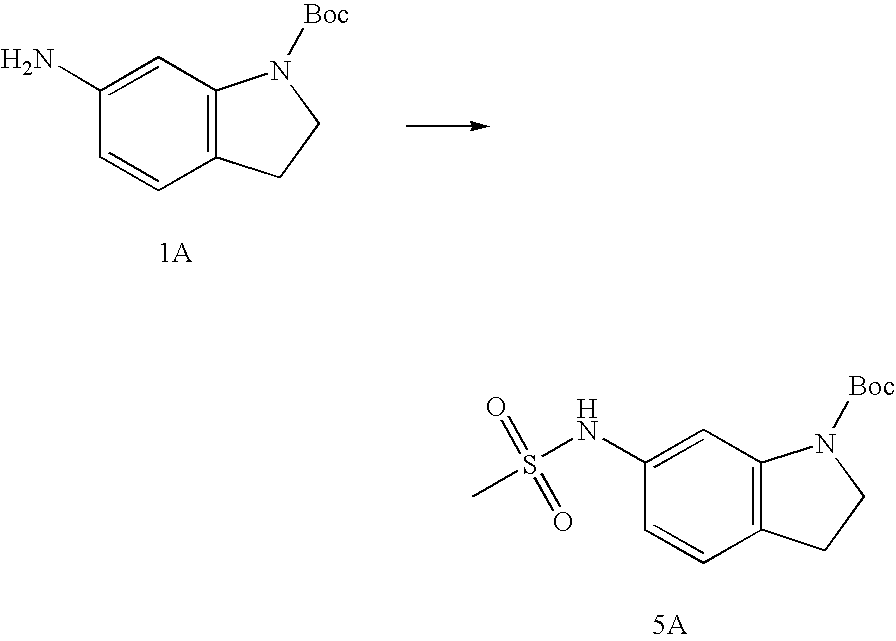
C1(NS(C)(=O)=O)=CC2=C(C=C1)CCN2[Boc].C1(N)=CC2=C(C=C1)CCN2[Boc]
